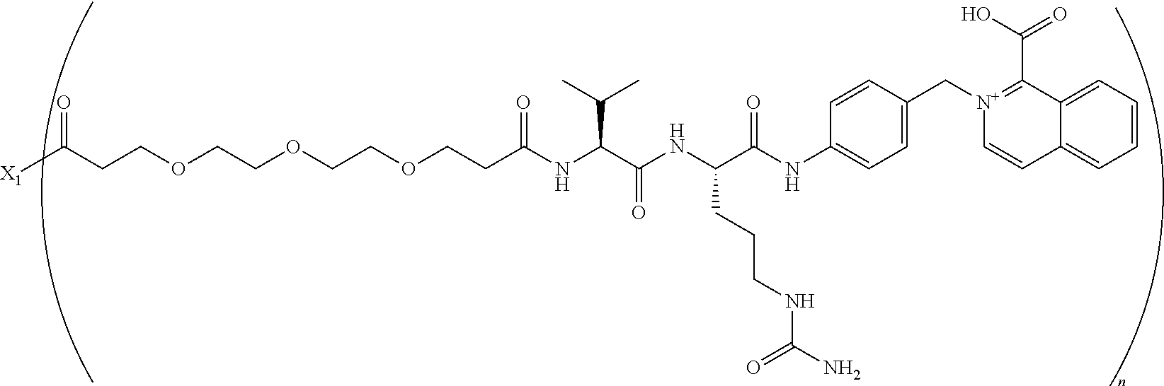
C(COCCOCCOCCC(NC(C(NC(C(NC1=CC=C(C[N+]2=C(C(O)=O)C3=CC=CC=C3C=C2)C=C1)=O)CCCNC(N)=O)=O)C(C)C)=O)C([X1])=O
